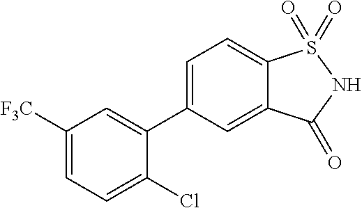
C1(C2=CC=C3C(=C2)C(=O)NS3(=O)=O)=CC([F3C])=CC=C1Cl
